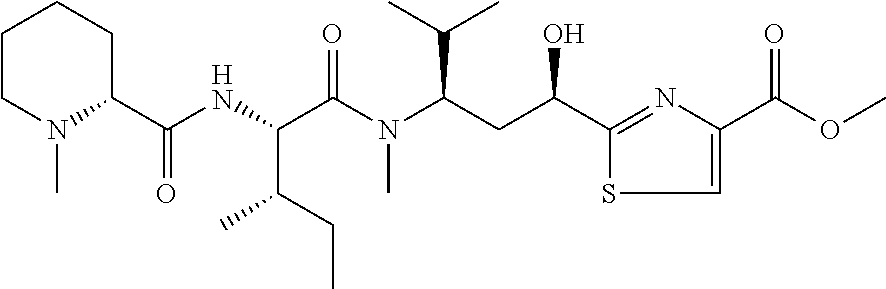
CCC(C(C(N(C)C(CC(C1=NC(C(=O)OC)=CS1)O)C(C)C)=O)NC(=O)C1CCCCN1C)C
